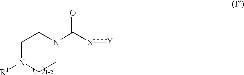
C1N([R1])CCN(C(=O)[X]:[Y])C1
